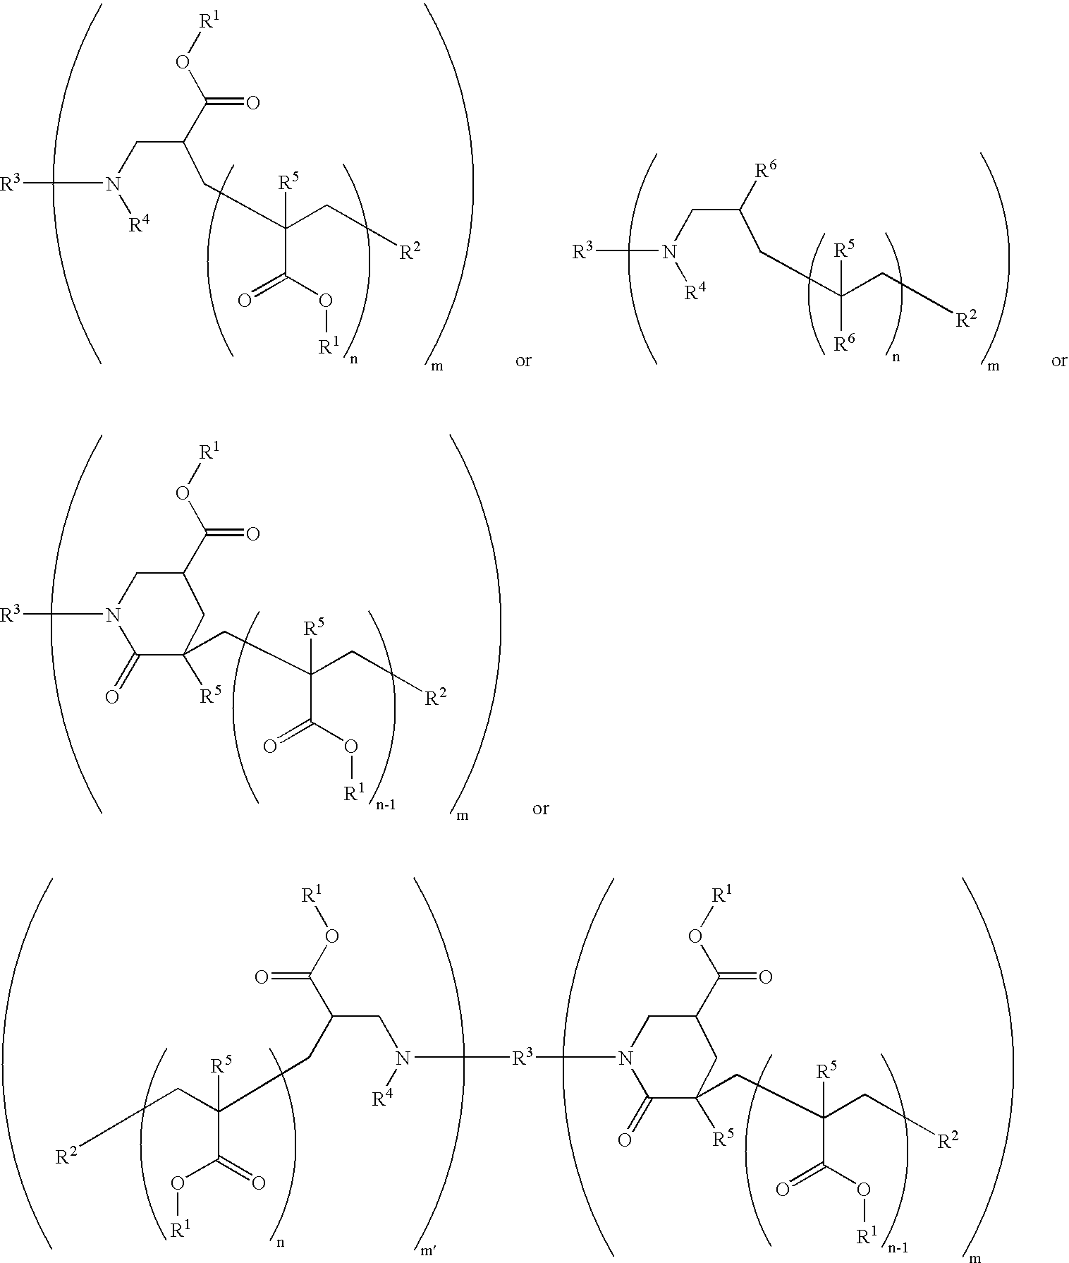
[R3](N1CC(C(O[R1])=O)CC([R5])(CC(C[R2])([R5])C(O[R1])=O)C1=O)N(CC(C(O[R1])=O)CC(C(O[R1])=O)(C[R2])[R5])[R4].[R3]N(CC(C(O[R1])=O)CC(C[R2])([R5])C(O[R1])=O)[R4].[R3]N(CC([R6])CC(C[R2])([R5])[R6])[R4].[R3]N1CC(C(O[R1])=O)CC([R5])(CC(C[R2])([R5])C(O[R1])=O)C1=O
